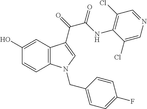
C1(O)=CC2=C(C=C1)N(CC1=CC=C(F)C=C1)C=C2C(C(=O)NC1=C(Cl)C=NC=C1Cl)=O
